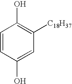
C1=CC(O)=CC([C18H37])=C1O
